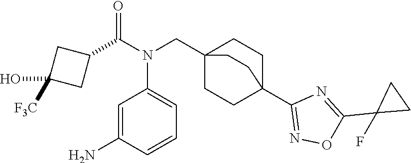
NC1=CC(N(C(C2CC([F3C])(O)C2)=O)CC23CCC(C4=NOC(C5(F)CC5)=N4)(CC2)CC3)=CC=C1
